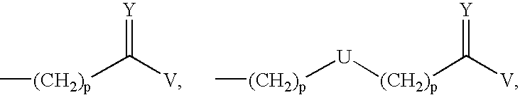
[(CH2)p](C([V])=[Y])C.[(CH2)p]([U][(CH2)p]C([V])=[Y])C
